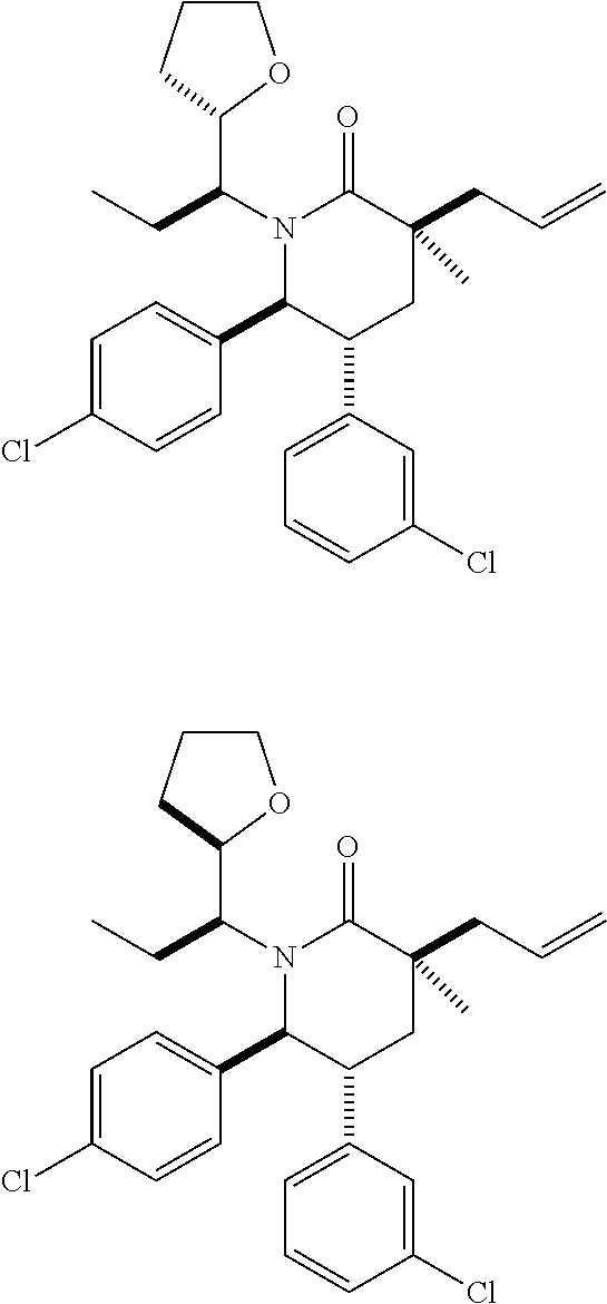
N1(C(CC)C2OCCC2)C(C2=CC=C(Cl)C=C2)C(C2=CC=CC(Cl)=C2)CC(CC=C)(C)C1=O.N1(C(CC)C2OCCC2)C(C2=CC=C(Cl)C=C2)C(C2=CC=CC(Cl)=C2)CC(CC=C)(C)C1=O
